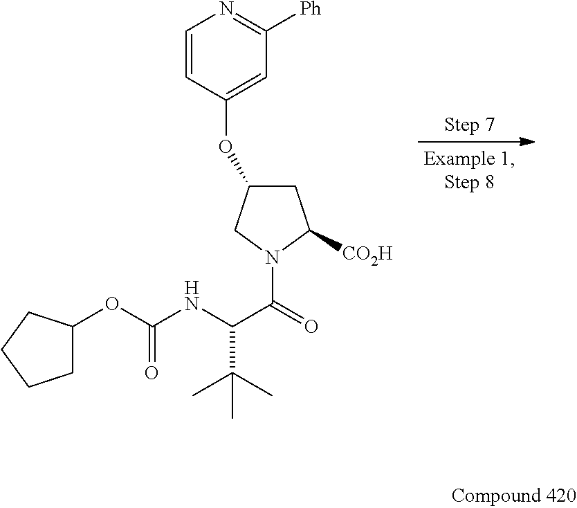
C1=C(OC2CC([CO2H])N(C(=O)C(NC(OC3CCCC3)=O)C(C)(C)C)C2)C=CN=C1[Ph]
